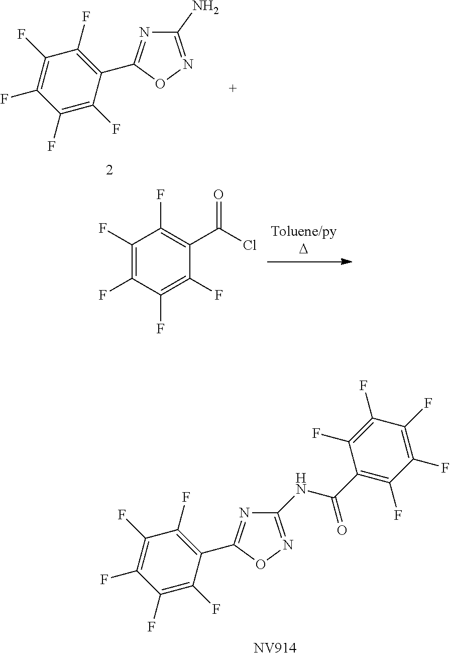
C1(F)=C(F)C(F)=C(F)C(C2=NC(N)=NO2)=C1F.C1(F)=C(F)C(F)=C(F)C(C(Cl)=O)=C1F.C1(F)=C(F)C(F)=C(F)C(C2=NC(NC(C3=C(F)C(F)=C(F)C(F)=C3F)=O)=NO2)=C1F.[NV914]
